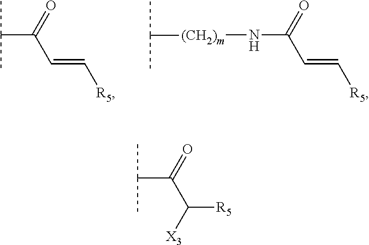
C(C(=O)C([R5])[X3])(C)C.C(C(=O)C=C[R5])(C)C.N(C(=O)C=C[R5])[(CH2)m]C(C)C
